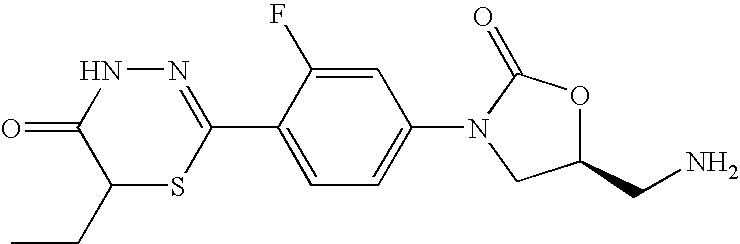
N1=C(C2=CC=C(N3CC(CN)OC3=O)C=C2F)SC(CC)C(=O)N1
